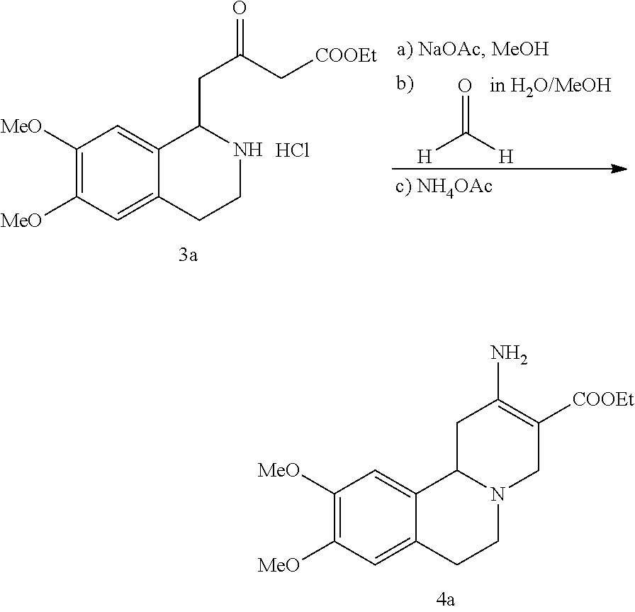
C1([MeO])=C([MeO])C=C2C(=C1)C1N(CC2)CC([COOEt])=C(N)C1.[H]C([H])=O.C1([MeO])=C([MeO])C=C2C(=C1)C(CC(C[COOEt])=O)NCC2.Cl
